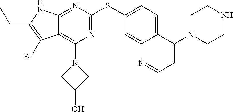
CCC1=C(Br)C2=C(N3CC(O)C3)N=C(SC3=CC=C4C(=C3)N=CC=C4N3CCNCC3)N=C2N1
